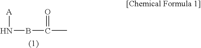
N(BC(C)=O)[A]
